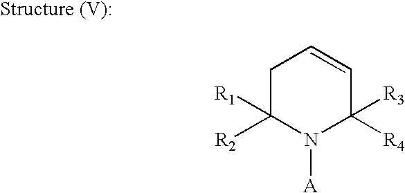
C1C([R2])([R1])N([A])C([R4])([R3])C=C1
